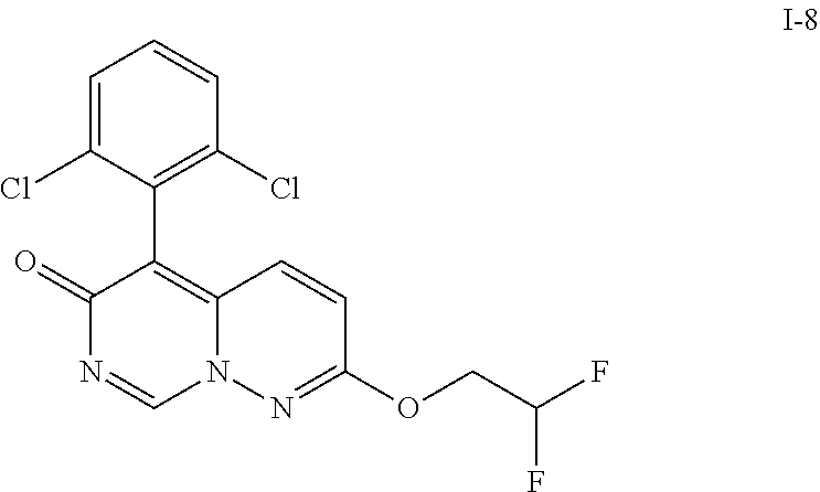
C(OC1=NN2C(=C(C3=C(Cl)C=CC=C3Cl)C(=O)N=C2)C=C1)C(F)F
